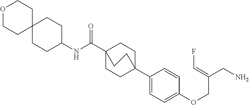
N(C(C12CCC(C3=CC=C(OCC(CN)=CF)C=C3)(CC1)CC2)=O)C1CCC2(CC1)CCOCC2
